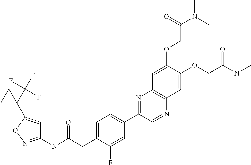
C1(NC(CC2=CC=C(C3=NC4=C(N=C3)C=C(OCC(=O)N(C)C)C(OCC(=O)N(C)C)=C4)C=C2F)=O)=NOC(C2(C(F)(F)F)CC2)=C1
